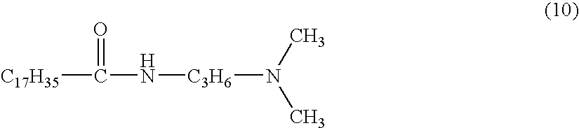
N(C)(C)[C3H6]NC([C17H35])=O
